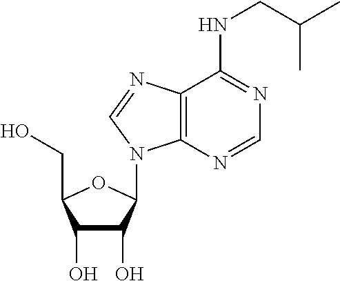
C1(O)C(O)C(N2C3=C(C(NCC(C)C)=NC=N3)N=C2)OC1CO
